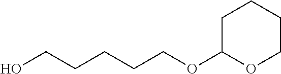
OCCCCCOC1OCCCC1
